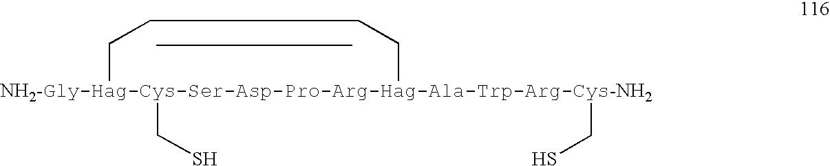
[NH2-Gly-Hag-Cys-Ser-Asp-Pro-Arg-Hag-Ala-Trp-Arg-Cys-NH2]1(CS)(CS)CC=CC1
